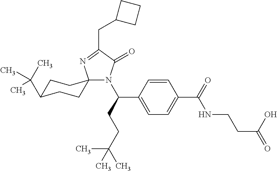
N1(C(CCC(C)(C)C)C2=CC=C(C(=O)NCCC(=O)O)C=C2)C(=O)C(CC2CCC2)=NC12CCC(C(C)(C)C)CC2
